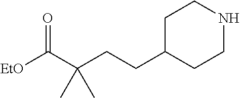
C1C(CCC(C([EtO])=O)(C)C)CCNC1
